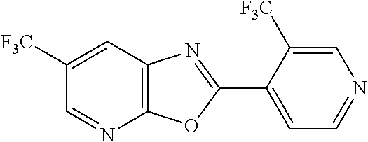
C12=C(C=C([F3C])C=N1)N=C(C1=CC=NC=C1[F3C])O2
